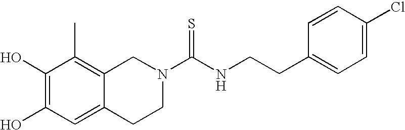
C1(O)=C(O)C=C2C(=C1C)CN(C(NCCC1=CC=C(Cl)C=C1)=S)CC2
